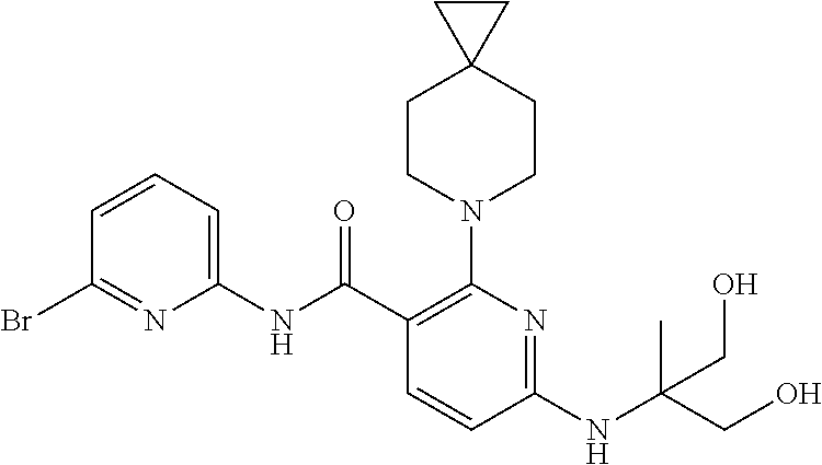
C1(NC(C2=C(N3CCC4(CC3)CC4)N=C(NC(CO)(C)CO)C=C2)=O)=CC=CC(Br)=N1
